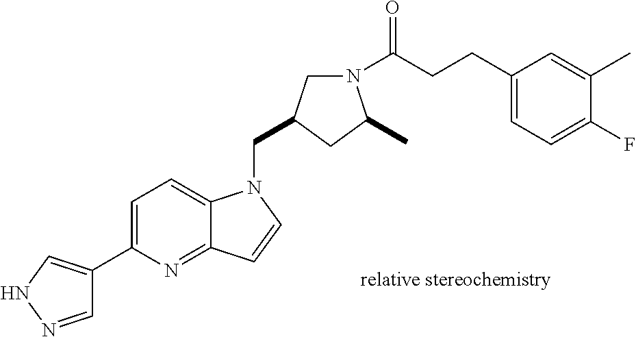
C1=NNC=C1C1=CC=C2C(=N1)C=CN2CC1CN(C(CCC2=CC=C(F)C(C)=C2)=O)C(C)C1
